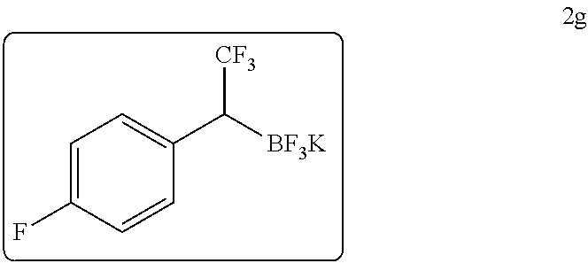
C1(C([CF3])[BF3K])=CC=C(F)C=C1
